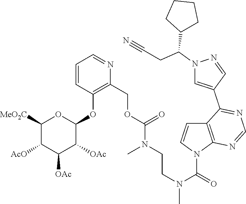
C1=CC(OC2OC([MeO2C])C([AcO])C([OAc])C2[OAc])=C(COC(N(CCN(C(=O)N2C3=C(C=C2)C(C2=CN(C(CC#N)C4CCCC4)N=C2)=NC=N3)C)C)=O)N=C1
